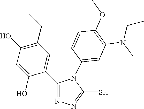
C1(O)=C(CC)C=C(C2=NN=C(S)N2C2=CC(N(C)CC)=C(OC)C=C2)C(O)=C1
